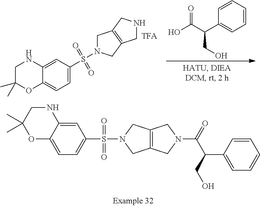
C12=CC(S(N3CC4=C(C3)CN(C(=O)C(CO)C3=CC=CC=C3)C4)(=O)=O)=CC=C1OC(C)(C)CN2.C1C(C)(C)OC2=CC=C(S(=O)(=O)N3CC4=C(C3)CNC4)C=C2N1.C1=CC=CC=C1C(C(O)=O)CO
